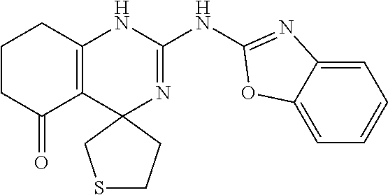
C1CC(=O)C2=C(C1)NC(NC1=NC3=CC=CC=C3O1)=NC21CSCC1
